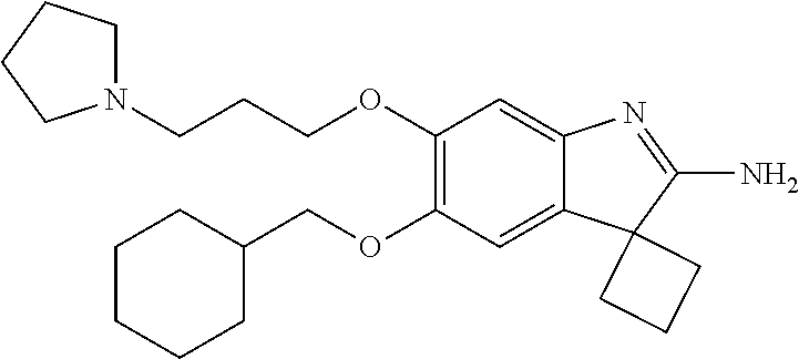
C1(COC2=C(OCCCN3CCCC3)C=C3C(=C2)C2(C(N)=N3)CCC2)CCCCC1
